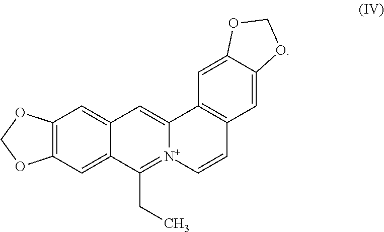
C12=C(C=C3C(=C1)C=C1[N+](=C3CC)C=CC3=C1C=C1C(=C3)OCO1)OCO2
